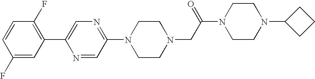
C1(F)=CC(C2=CN=C(N3CCN(CC(N4CCN(C5CCC5)CC4)=O)CC3)C=N2)=C(F)C=C1
